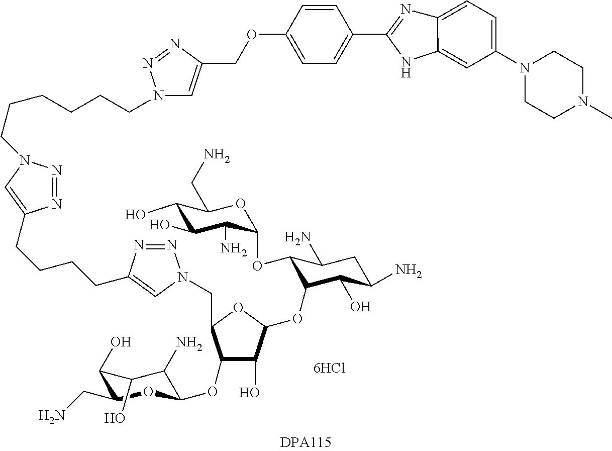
C(OC1=CC=C(C2=NC3=CC=C(N4CCN(C)CC4)C=C3N2)C=C1)C1=CN(CCCCCCN2N=NC(CCCCC3=CN(CC4OC(OC5C(OC6C(N)C(O)C(O)C(CN)O6)C(N)CC(N)C5O)C(O)C4OC4C(N)C(O)C(O)C(CN)O4)N=N3)=C2)N=N1.[6HCl]
